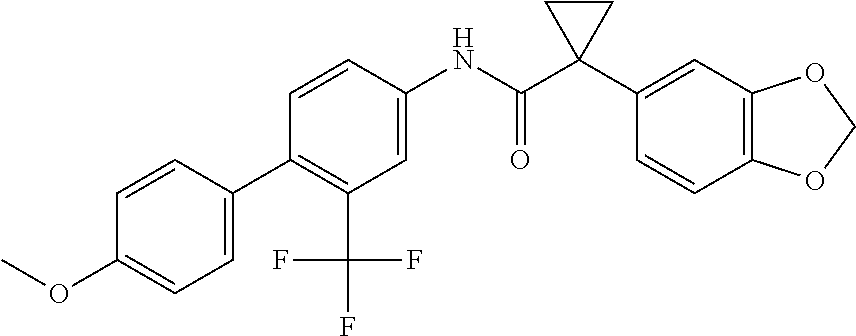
C1=C(NC(C2(C3=CC4=C(C=C3)OCO4)CC2)=O)C=CC(C2=CC=C(OC)C=C2)=C1C(F)(F)F
